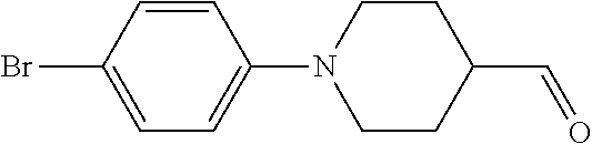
C1=CC(Br)=CC=C1N1CCC(C=O)CC1
